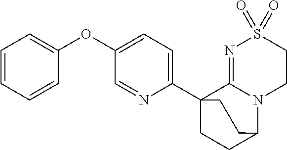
C1=CC=CC(OC2=CC=C(C34CCC(N5C3=NS(=O)(=O)CC5)CC4)N=C2)=C1
